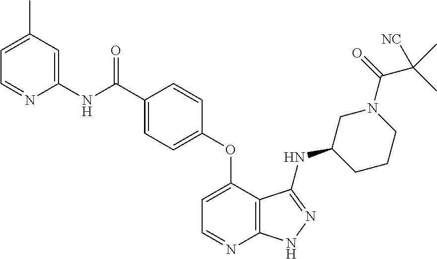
C1(C)=CC=NC(NC(C2=CC=C(OC3=CC=NC4=C3C(NC3CCCN(C(=O)C([NC])(C)C)C3)=NN4)C=C2)=O)=C1
